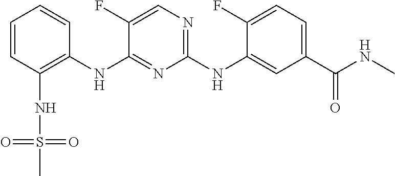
C1=CC(NS(=O)(=O)C)=C(NC2=NC(NC3=CC(C(NC)=O)=CC=C3F)=NC=C2F)C=C1
